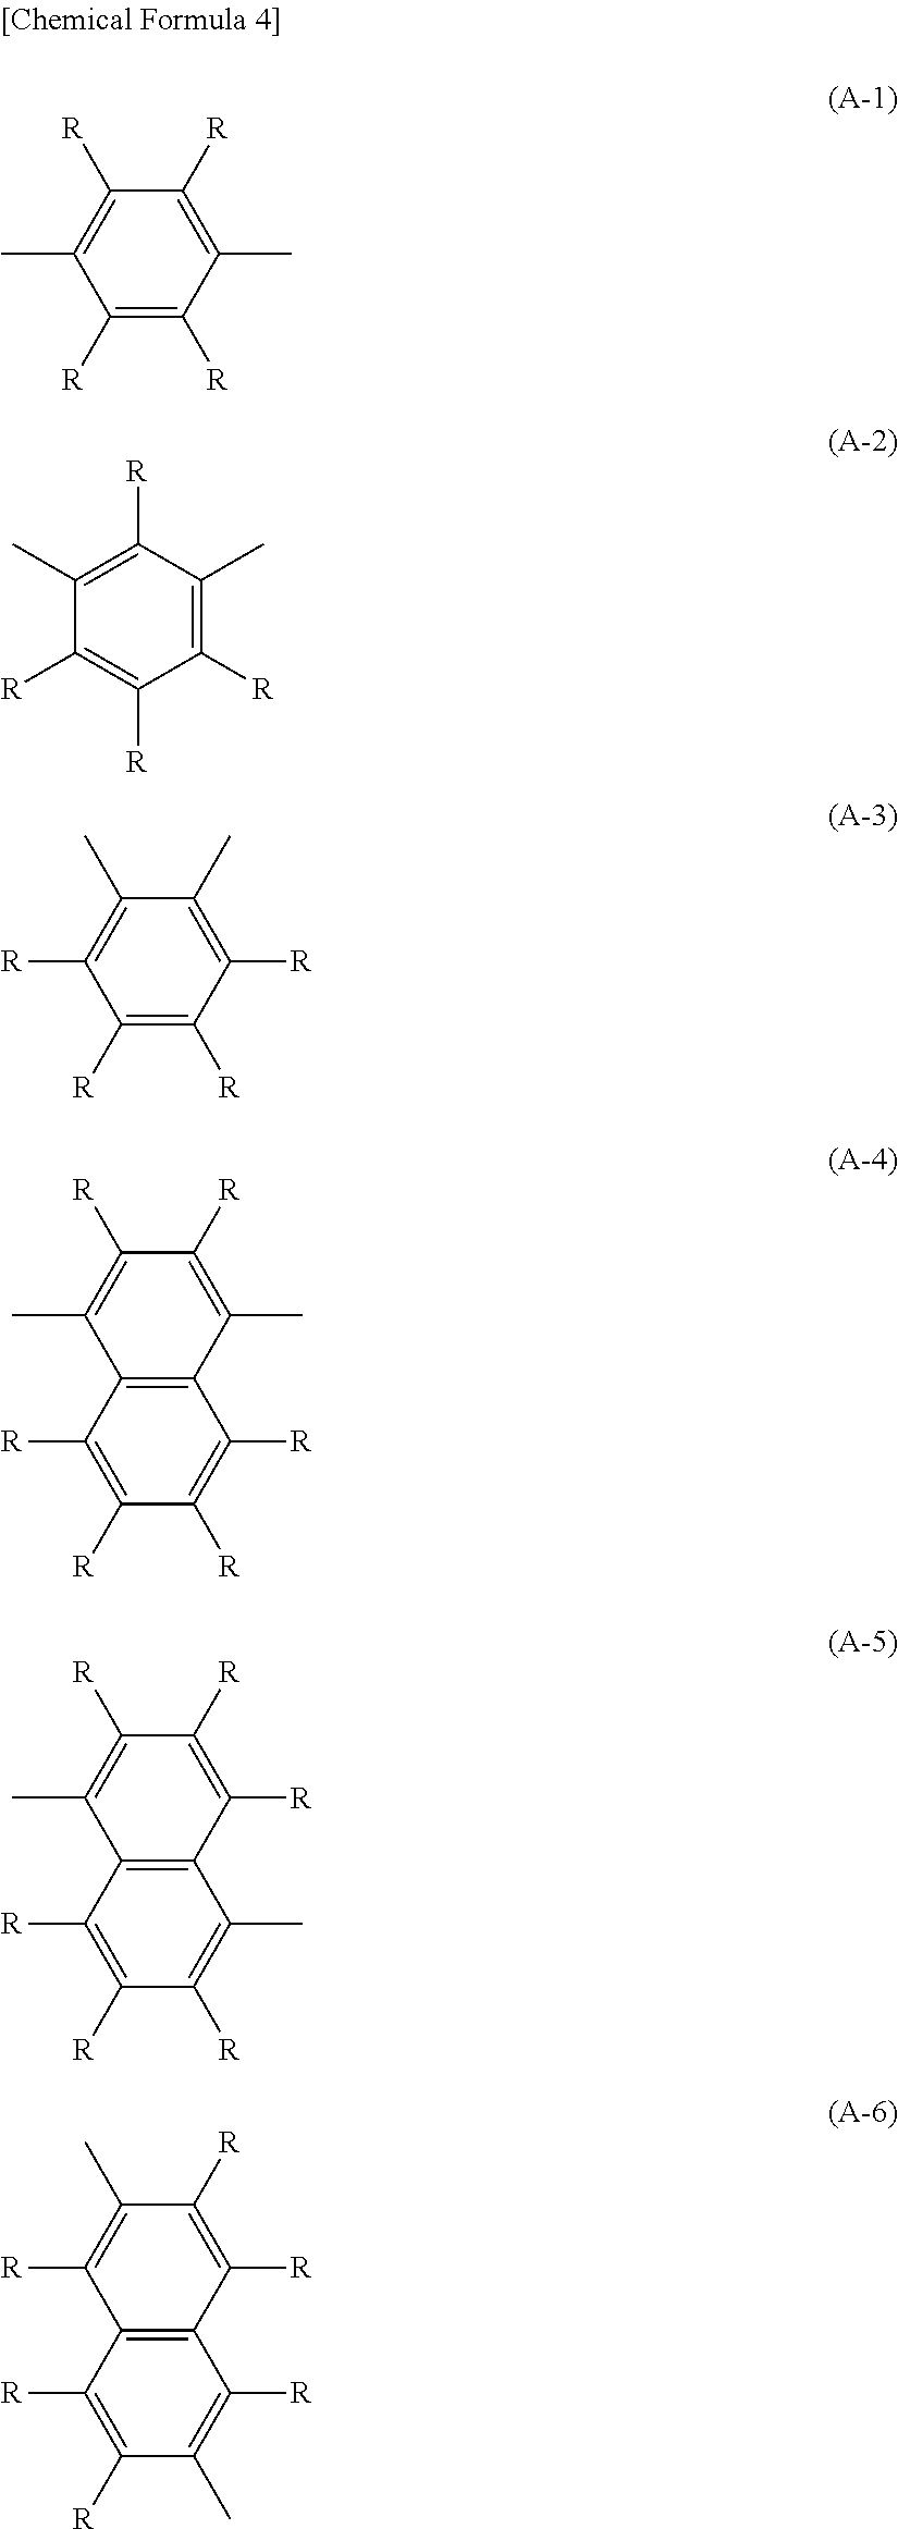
C1([R])=C([R])C(C)=C([R])C([R])=C1C.C1([R])=C(C)C([R])=C(C)C([R])=C1[R].C1([R])=C([R])C([R])=C(C)C(C)=C1[R].C12=C(C([R])=C([R])C([R])=C1[R])C(C)=C([R])C([R])=C2C.C12=C(C([R])=C([R])C([R])=C1C)C(C)=C([R])C([R])=C2[R].C12=C(C([R])=C([R])C(C)=C1[R])C([R])=C(C)C([R])=C2[R]
